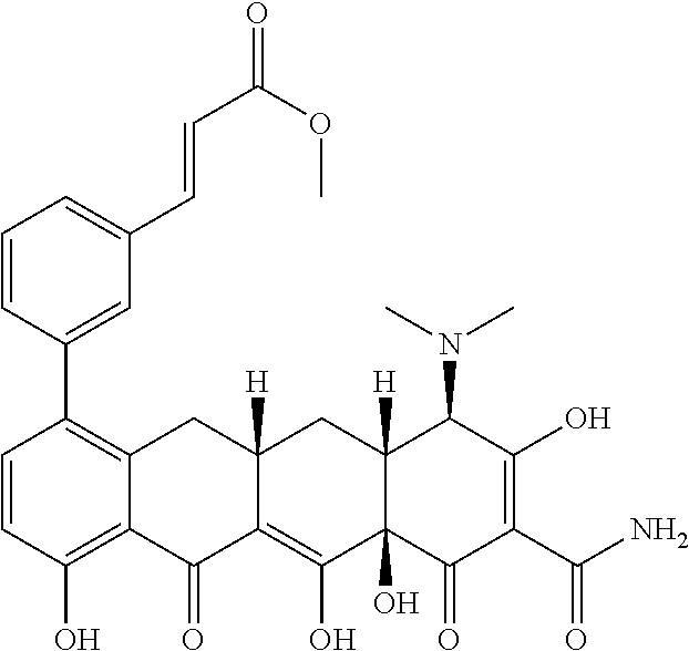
C1=CC(O)=C2C(=C1C1=CC(C=CC(OC)=O)=CC=C1)CC1([H])C(=C(O)C3(O)C([H])(C1)C(N(C)C)C(O)=C(C(N)=O)C3=O)C2=O
